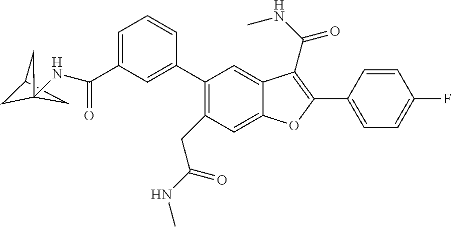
C1=C(C2=C(C(NC)=O)C3=CC(C4=CC(C(=O)NC56CC(C5)C6)=CC=C4)=C(CC(NC)=O)C=C3O2)C=CC(F)=C1
